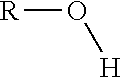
[R]O[H]
